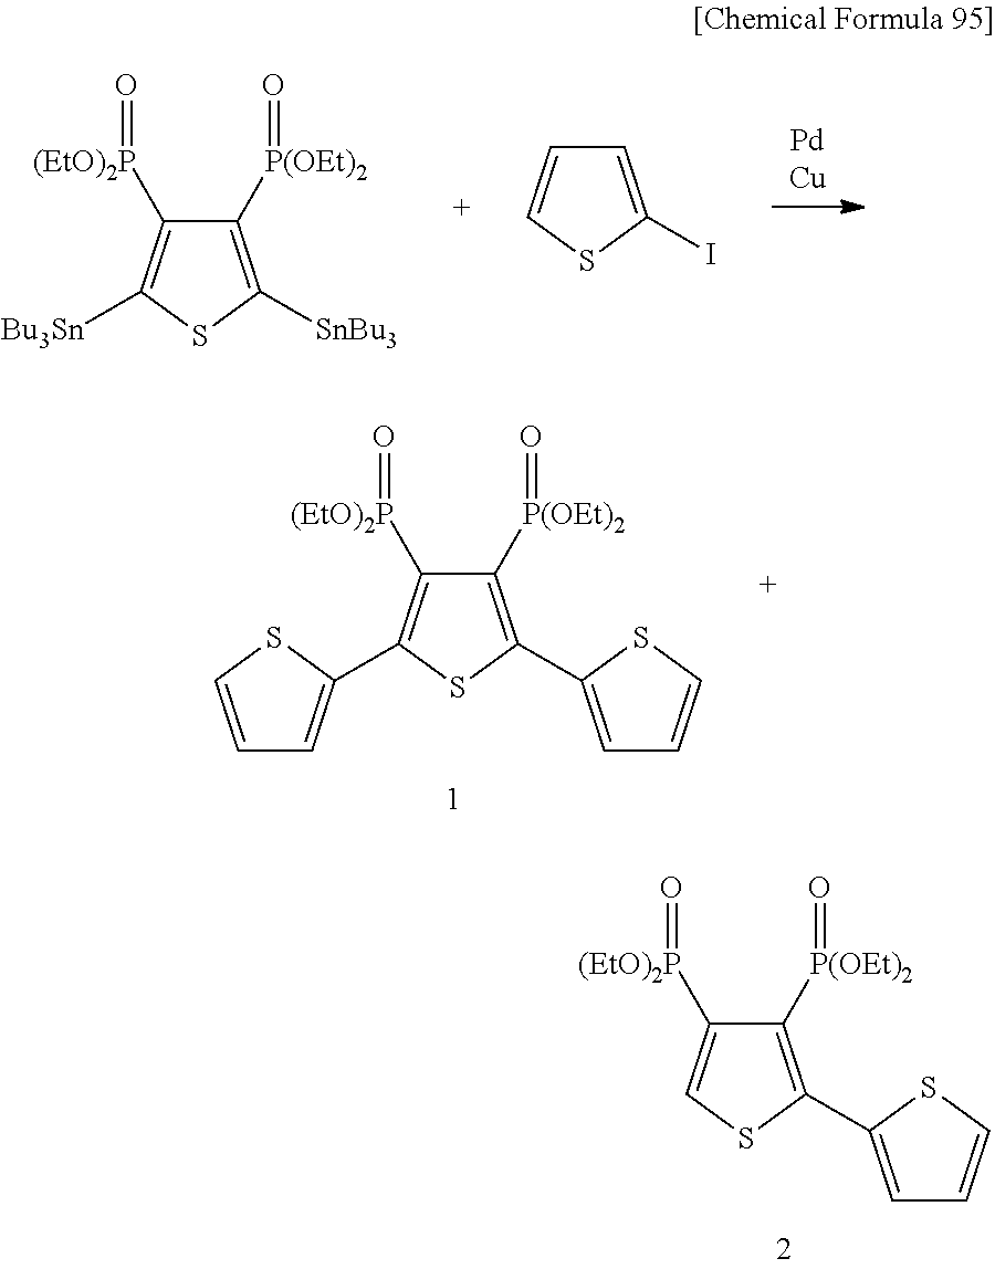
C1([P(OEt)2]=O)=C(C2=CC=CS2)SC=C1[(EtO)2P]=O.C1([P(OEt)2]=O)=C([SnBu3])SC([Bu3Sn])=C1[(EtO)2P]=O.C1=C(I)SC=C1.C1=CSC(C2=C([(EtO)2P]=O)C([P(OEt)2]=O)=C(C3=CC=CS3)S2)=C1
